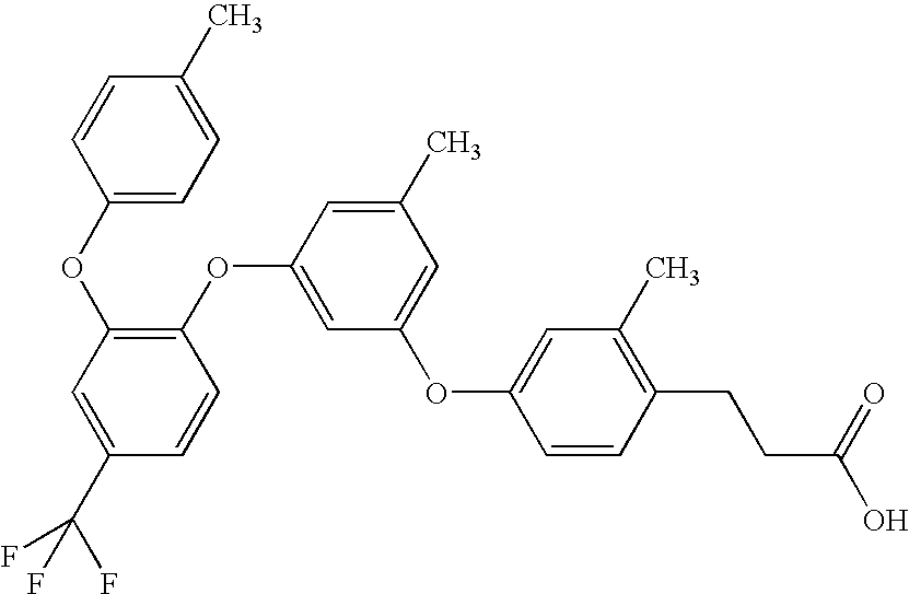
C1(C(F)(F)F)=CC(OC2=CC=C(C)C=C2)=C(OC2=CC(OC3=CC(C)=C(CCC(O)=O)C=C3)=CC(C)=C2)C=C1
